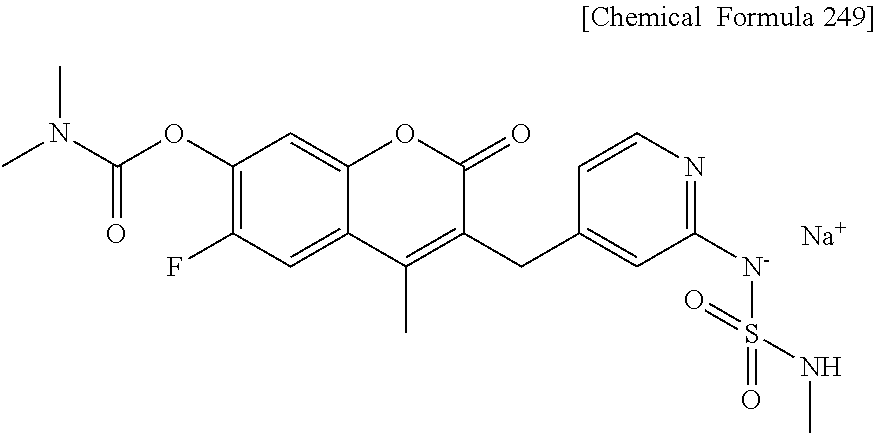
C12=CC(F)=C(OC(N(C)C)=O)C=C1OC(=O)C(CC1=CC([N-]S(NC)(=O)=O)=NC=C1)=C2C.[Na]
